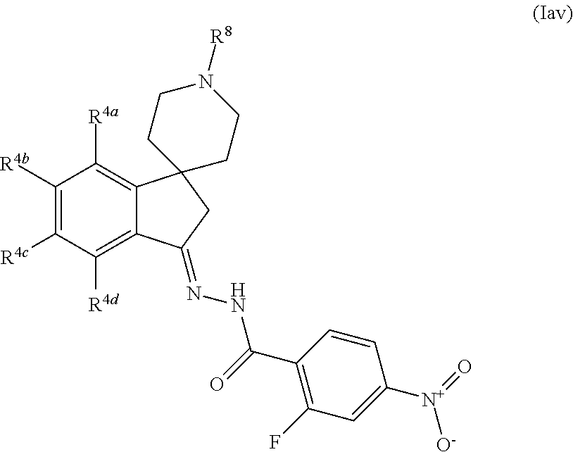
C1([R4b])=C([R4c])C([R4d])=C2C(=C1[R4a])C1(CC2=NNC(C2=C(F)C=C([N+](=O)[O-])C=C2)=O)CCN([R8])CC1
